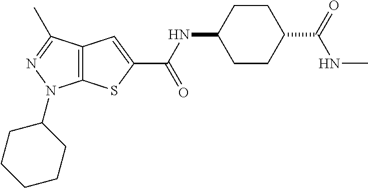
C12=C(C(C)=NN1C1CCCCC1)C=C(C(NC1CCC(C(=O)NC)CC1)=O)S2
